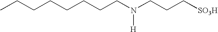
C(CCN(CCC[SO3H])[H])CCCCC
